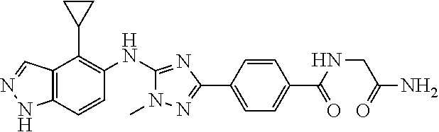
C12=C(C=CC(NC3=NC(C4=CC=C(C(=O)NCC(N)=O)C=C4)=NN3C)=C1C1CC1)NN=C2
